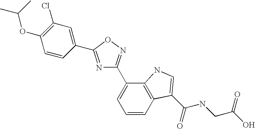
C1=CC2=C(C(C3=NOC(C4=CC(Cl)=C(OC(C)C)C=C4)=N3)=C1)NC=C2C(NCC(O)=O)=O
